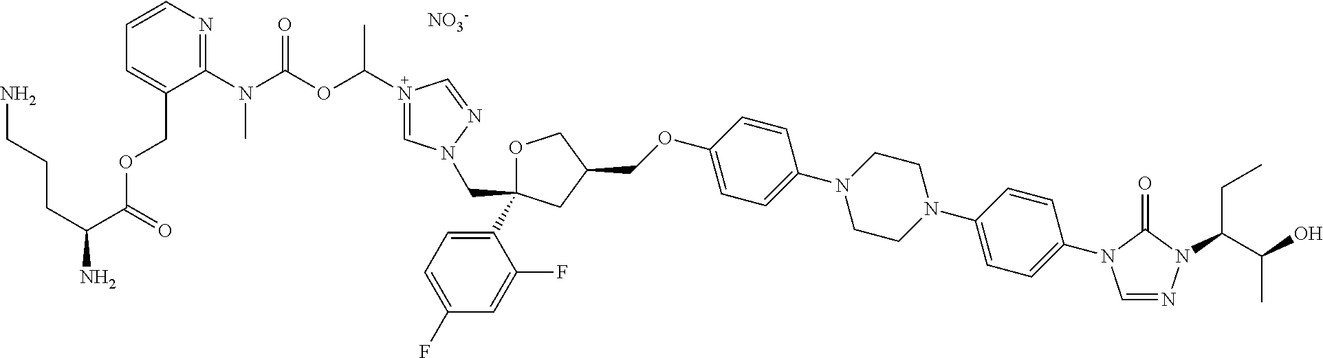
[NO3-].C1(N2C=NN(C(C(O)C)CC)C2=O)=CC=C(N2CCN(C3=CC=C(OCC4COC(C5=CC=C(F)C=C5F)(CN5C=N(C(OC(N(C6=NC=CC=C6COC(C(CCCN)N)=O)C)=O)C)C=N5)C4)C=C3)CC2)C=C1
